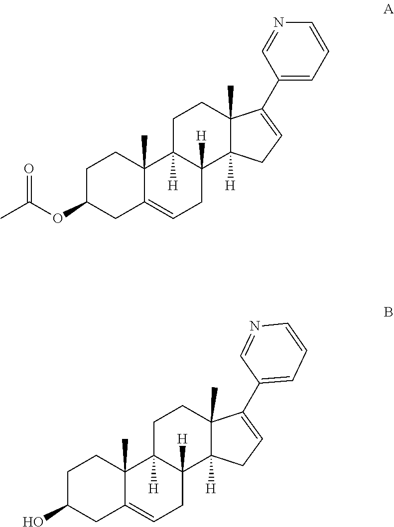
C1C(OC(C)=O)CC2=CCC3([H])C([H])(C2(C)C1)CCC1(C)C3([H])CC=C1C1=CC=CN=C1.C1C(O)CC2=CCC3([H])C([H])(C2(C)C1)CCC1(C)C3([H])CC=C1C1=CC=CN=C1
